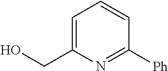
C1(CO)=CC=CC([Ph])=N1
